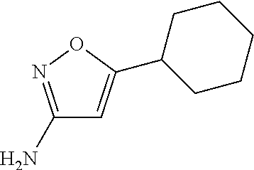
C1(N)=NOC(C2CCCCC2)=C1
